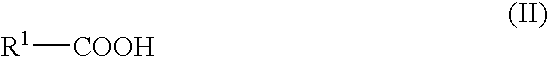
[R1][COOH]
